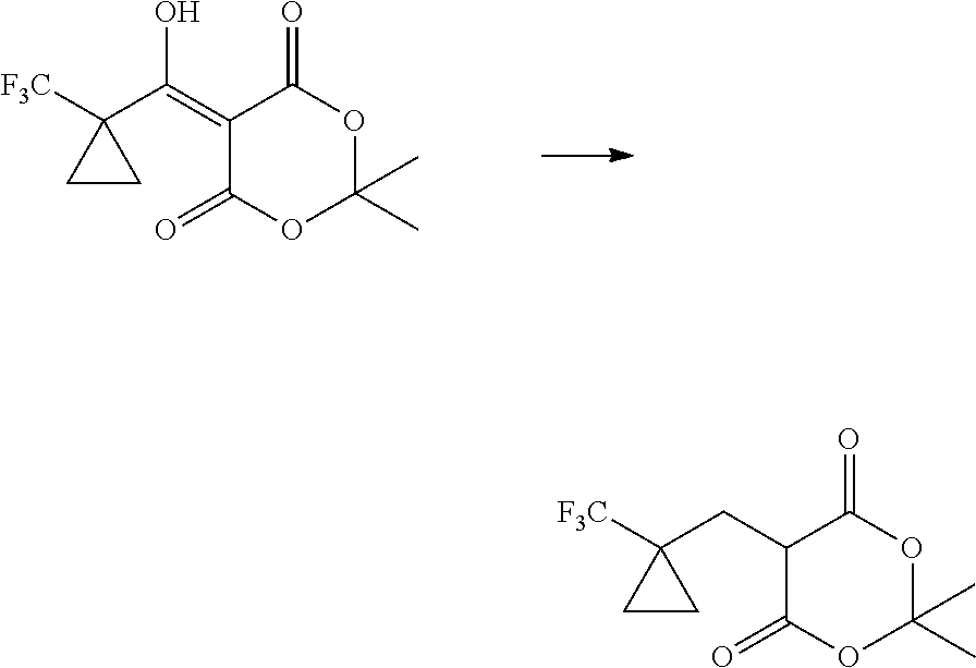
C1(=C(C2([F3C])CC2)O)C(=O)OC(C)(C)OC1=O.C1(CC2([F3C])CC2)C(=O)OC(C)(C)OC1=O
